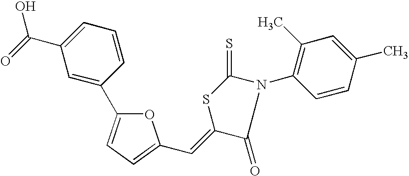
C1=CC=C(C(O)=O)C=C1C1=CC=C(C=C2C(=O)N(C3=C(C)C=C(C)C=C3)C(=S)S2)O1
